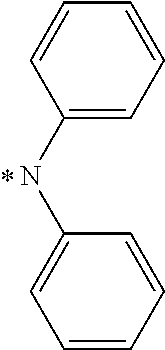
C1(NC2=CC=CC=C2)=CC=CC=C1.*
